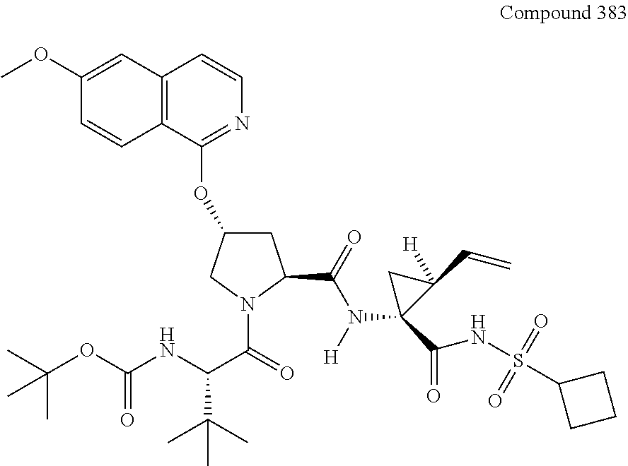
C12=C(C(OC3CC(C(N(C4(C(NS(C5CCC5)(=O)=O)=O)C(C=C)([H])C4)[H])=O)N(C(=O)C(NC(OC(C)(C)C)=O)C(C)(C)C)C3)=NC=C1)C=CC(OC)=C2
